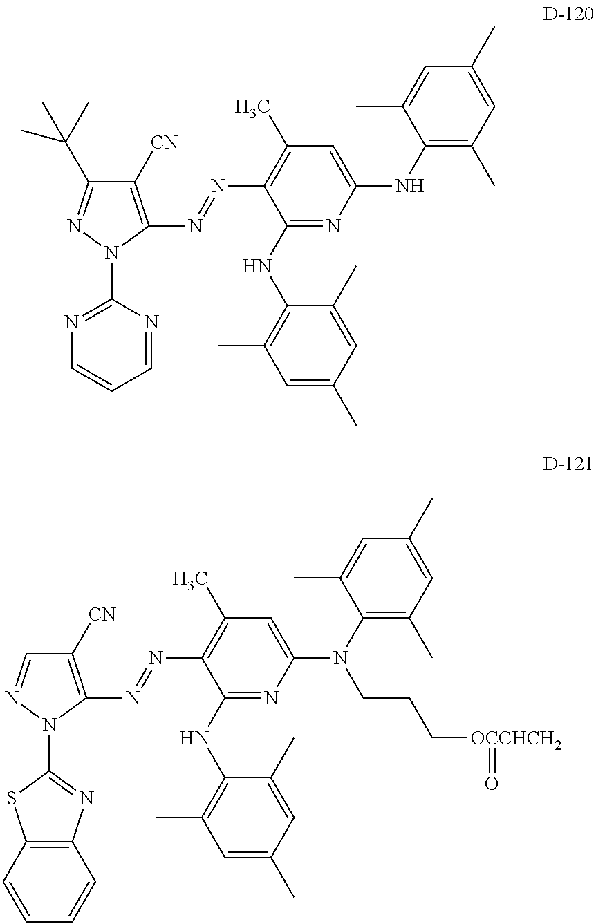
C1(NC2=C(C)C=C(C)C=C2C)=CC(C)=C(N=NC2=C([CN])C(C(C)(C)C)=NN2C2=NC=CC=N2)C(NC2=C(C)C=C(C)C=C2C)=N1.C1(N(C2=C(C)C=C(C)C=C2C)CCC[OCCHCH2]=O)=CC(C)=C(N=NC2=C([CN])C=NN2C2=NC3=C(S2)C=CC=C3)C(NC2=C(C)C=C(C)C=C2C)=N1
